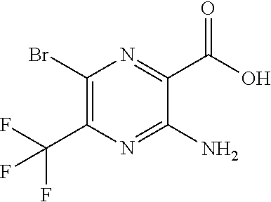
C1(Br)=C(C(F)(F)F)N=C(N)C(C(=O)O)=N1
